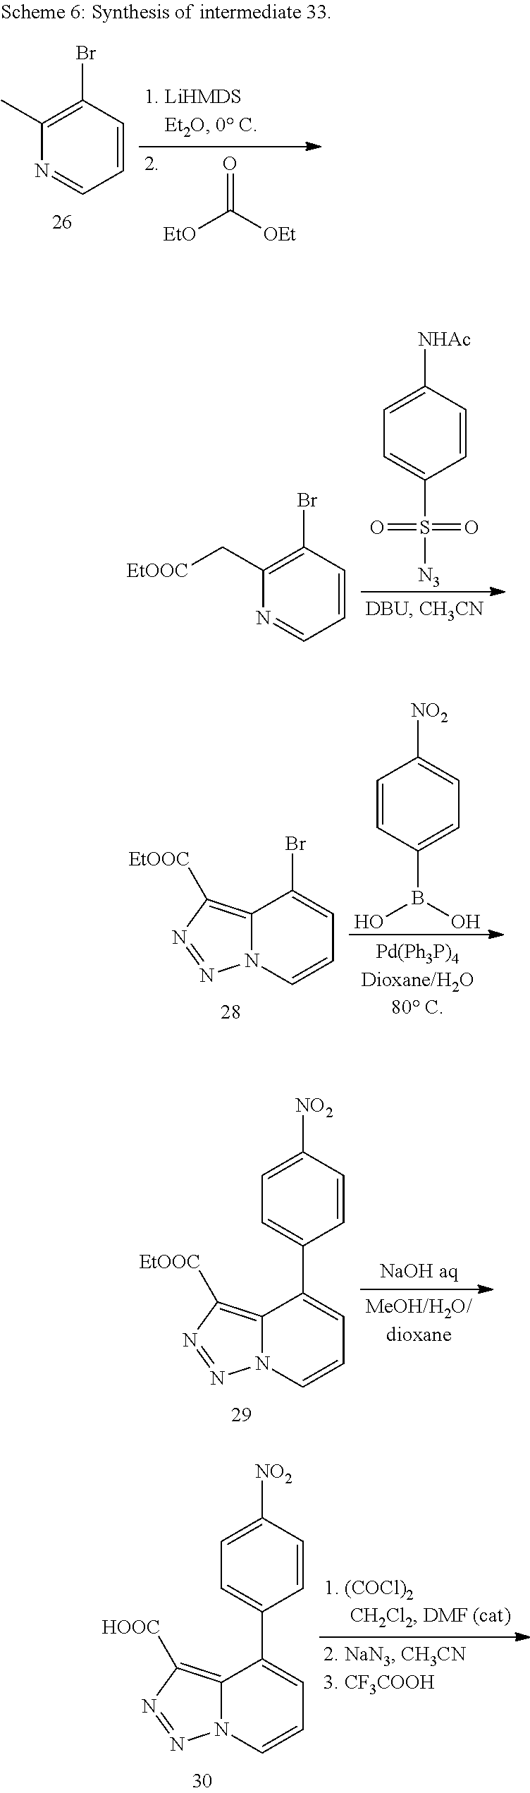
C1(C)=C(Br)C=CC=N1.[EtO]C([OEt])=O.C1=C([NHAc])C=CC(S([N3])(=O)=O)=C1.C1(C[EtOOC])=C(Br)C=CC=N1.C12=C([EtOOC])N=NN1C=CC=C2Br.C1=CC(B(O)O)=CC=C1[NO2].C12=C([EtOOC])N=NN1C=CC=C2C1=CC=C([NO2])C=C1.C12=C([HOOC])N=NN1C=CC=C2C1=CC=C([NO2])C=C1
